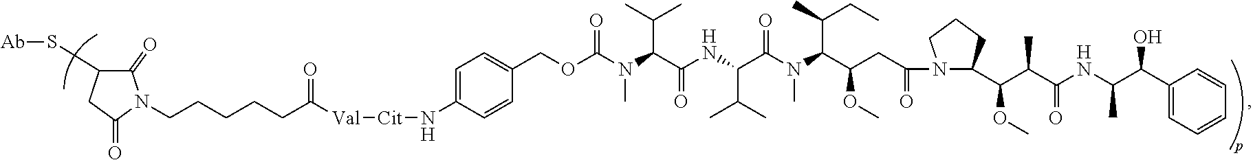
C1(=O)C(S[Ab])CC(=O)N1CCCCCC([Val][Cit]NC1=CC=C(COC(N(C(C(NC(C(N(C(C(OC)CC(=O)N2C(C(C(C(=O)NC(C)C(C3=CC=CC=C3)O)C)OC)CCC2)C(C)CC)C)=O)C(C)C)=O)C(C)C)C)=O)C=C1)=O
